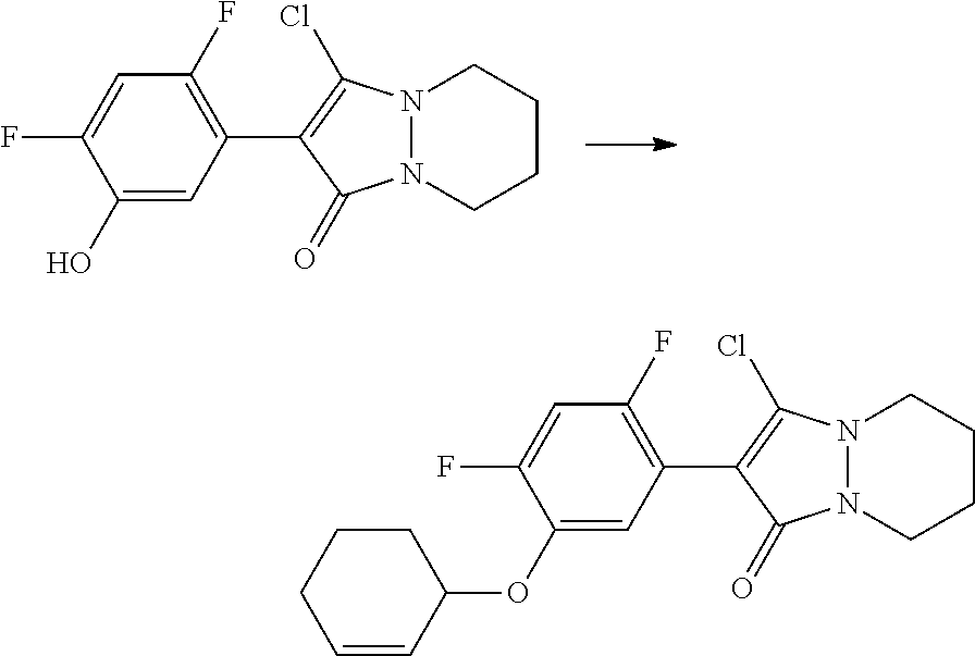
N12N(CCCC1)C(=O)C(C1=C(F)C=C(F)C(O)=C1)=C2Cl.N12N(CCCC1)C(=O)C(C1=C(F)C=C(F)C(OC3CCCC=C3)=C1)=C2Cl
